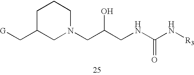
C1(C[G])CN(CC(CNC(N[R3])=O)O)CCC1
